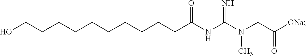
C(CCCCCCCCC(NC(N(CC([ONa])=O)C)=N)=O)CO
